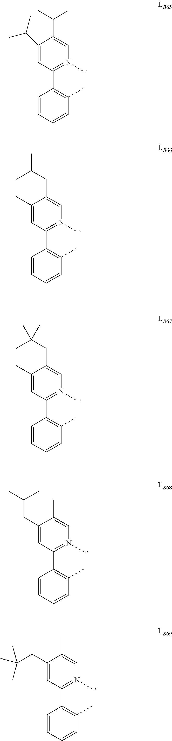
C1(C(C)C)=CC(C2=C(C)C=CC=C2)=N(C)C=C1C(C)C.C1(C)=CC(C2=C(C)C=CC=C2)=N(C)C=C1CC(C)C.C1(C)=CC(C2=C(C)C=CC=C2)=N(C)C=C1CC(C)(C)C.C1(CC(C)C)=CC(C2=C(C)C=CC=C2)=N(C)C=C1C.C1(CC(C)(C)C)=CC(C2=C(C)C=CC=C2)=N(C)C=C1C
